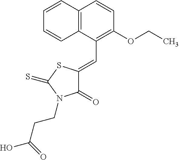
C12=C(C(C=C3C(=O)N(CCC(O)=O)C(=S)S3)=C(OCC)C=C1)C=CC=C2
